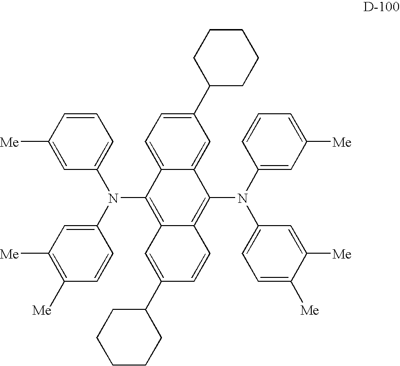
C1(C2CCCCC2)=CC=C2C(=C1)C(N(C1=CC([Me])=CC=C1)C1=CC=C([Me])C([Me])=C1)=C1C(=C2N(C2=CC([Me])=C([Me])C=C2)C2=CC=CC([Me])=C2)C=C(C2CCCCC2)C=C1
